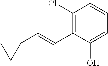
C1(Cl)=C(C=CC2CC2)C(O)=CC=C1
